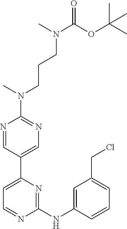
C1(NC2=CC(CCl)=CC=C2)=NC(C2=CN=C(N(C)CCCN(C(OC(C)(C)C)=O)C)N=C2)=CC=N1
